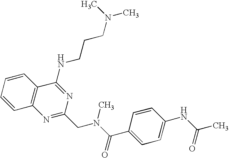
C1=CC=CC2=C1N=C(CN(C(=O)C1=CC=C(NC(C)=O)C=C1)C)N=C2NCCCN(C)C
